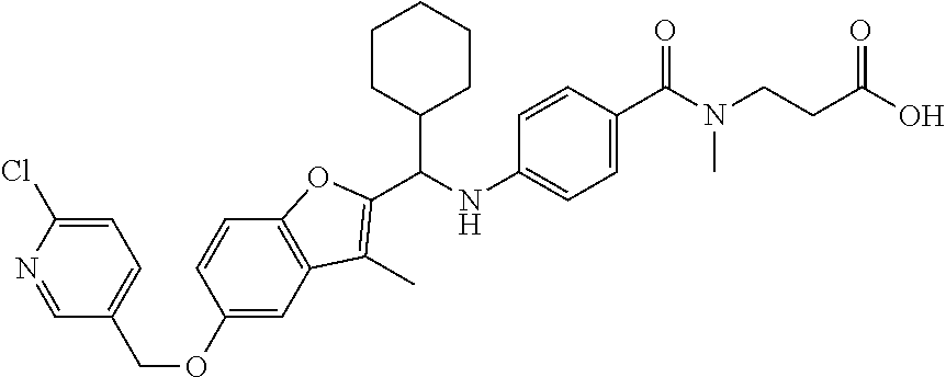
C1=C(Cl)N=CC(COC2=CC3=C(C=C2)OC(C(NC2=CC=C(C(N(CCC(O)=O)C)=O)C=C2)C2CCCCC2)=C3C)=C1
